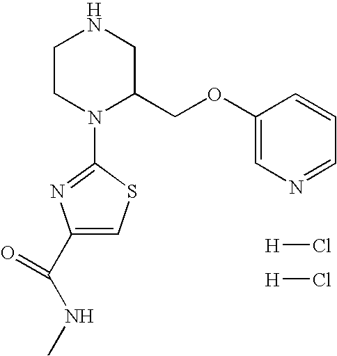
C1CN(C2=NC(C(NC)=O)=CS2)C(COC2=CN=CC=C2)CN1.[H]Cl.[H]Cl
